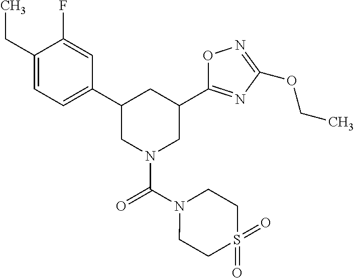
C1(C2CN(C(N3CCS(=O)(=O)CC3)=O)CC(C3=NC(OCC)=NO3)C2)=CC=C(CC)C(F)=C1
